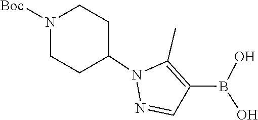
OB(O)C1=C(C)N(C2CCN([Boc])CC2)N=C1
